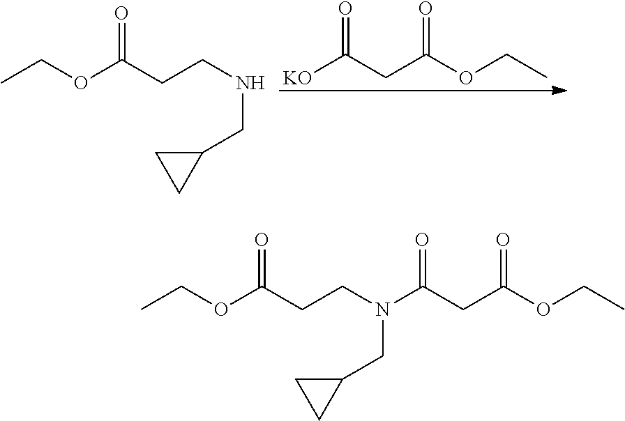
[KO]C(CC(OCC)=O)=O.CCOC(CCNCC1CC1)=O.CCOC(CCN(C(CC(OCC)=O)=O)CC1CC1)=O
